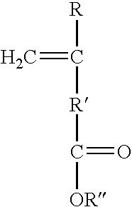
[R]C([R]C([OR])=O)=C
